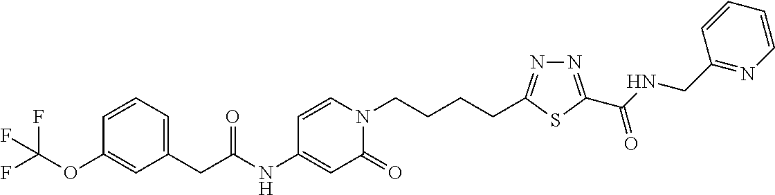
C1(NC(CC2=CC=CC(OC(F)(F)F)=C2)=O)=CC(=O)N(CCCCC2=NN=C(C(NCC3=NC=CC=C3)=O)S2)C=C1
